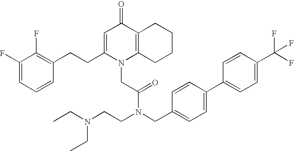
C1=C(CCC2=C(F)C(F)=CC=C2)N(CC(N(CCN(CC)CC)CC2=CC=C(C3=CC=C(C(F)(F)F)C=C3)C=C2)=O)C2=C(C1=O)CCCC2
